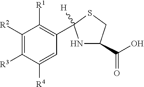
C1([R2])=C([R3])C([R4])=CC(C2([H])NC(C(O)=O)CS2)=C1[R1]
